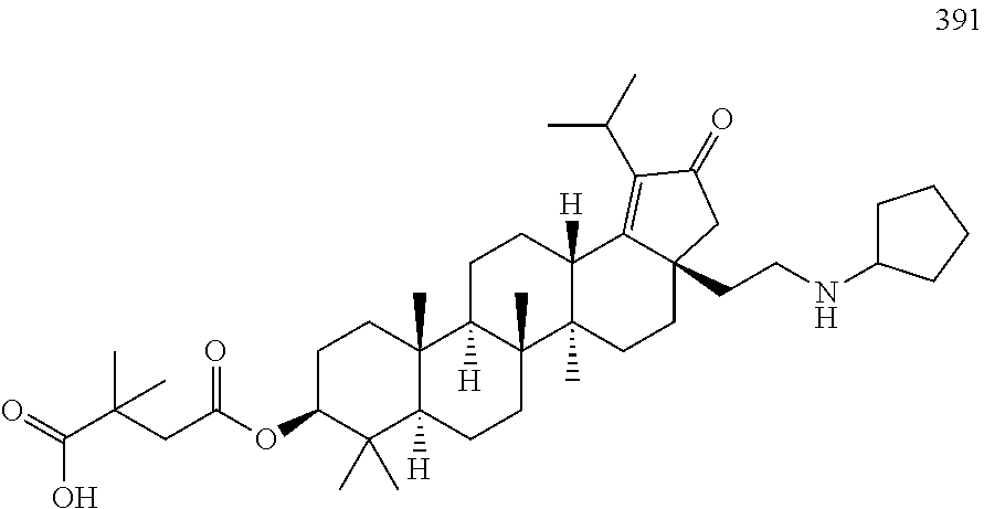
C(CC12CCC3(C)C([H])(C1=C(C(C)C)C(=O)C2)CCC1([H])C3(C)CCC2([H])C1(C)CCC(OC(CC(C(=O)O)(C)C)=O)C2(C)C)NC1CCCC1
